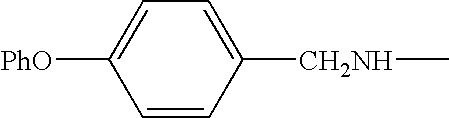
C1=CC([CH2NH]C)=CC=C1[PhO]
